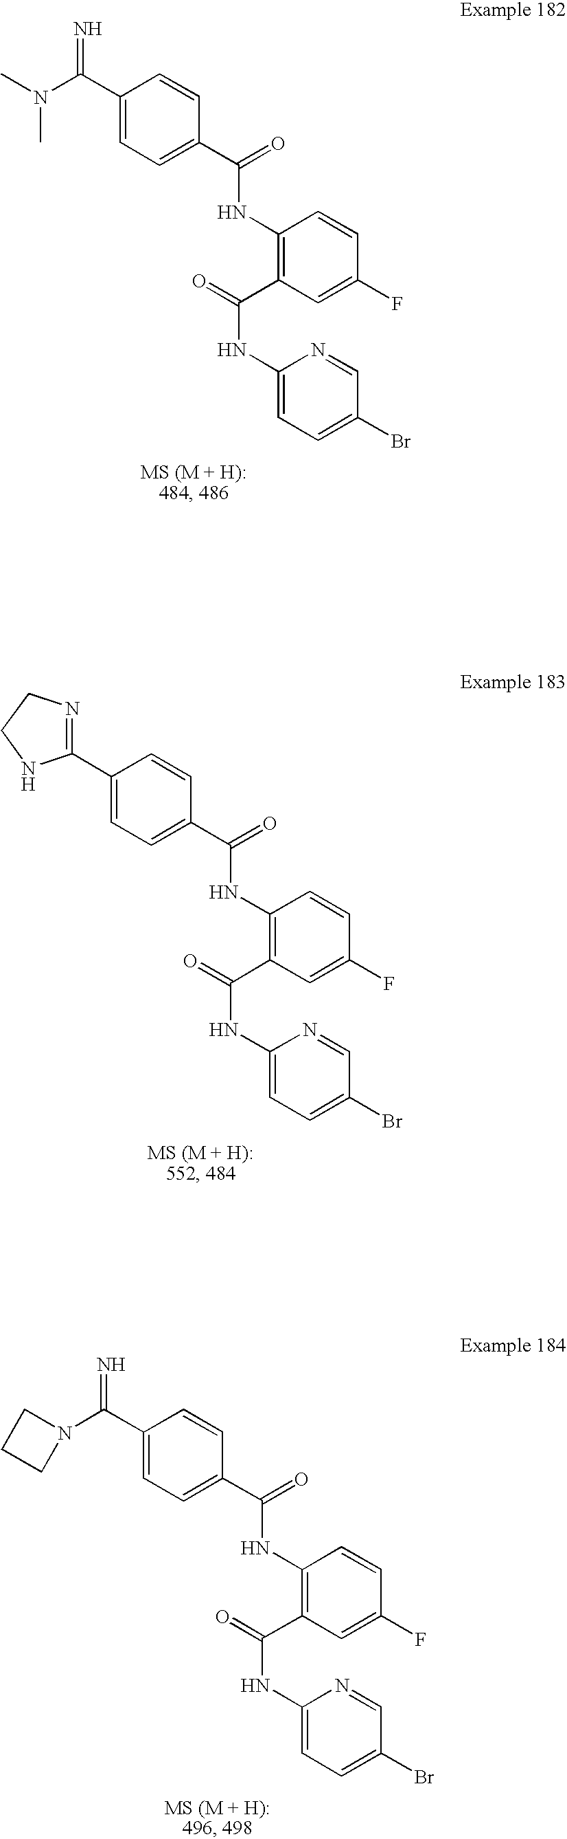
C1(C2=NCCN2)=CC=C(C(=O)NC2=C(C(=O)NC3=CC=C(Br)C=N3)C=C(F)C=C2)C=C1.N1(C(C2=CC=C(C(=O)NC3=C(C(=O)NC4=CC=C(Br)C=N4)C=C(F)C=C3)C=C2)=N)CCC1.C1(C(N(C)C)=N)=CC=C(C(=O)NC2=C(C(=O)NC3=CC=C(Br)C=N3)C=C(F)C=C2)C=C1
